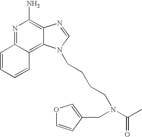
N1=C2C(=C3C(=C1N)N=CN3CCCCN(C(C)=O)CC1=COC=C1)C=CC=C2
